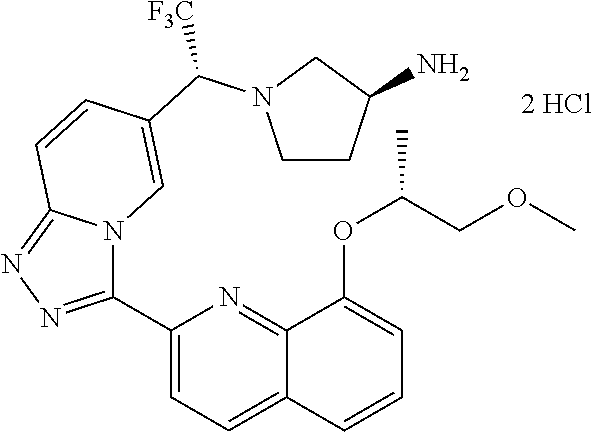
C1(C2=NN=C3N2C=C(C(N2CCC(N)C2)[F3C])C=C3)=CC=C2C(=N1)C(OC(COC)C)=CC=C2.[2 HCl]
